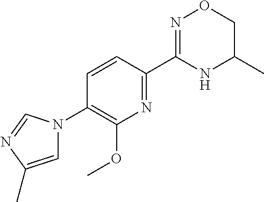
C1=CC(C2=NOCC(C)N2)=NC(OC)=C1N1C=C(C)N=C1
